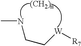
CNCC[W][R7]
